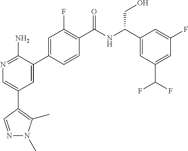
N1=C(N)C(C2=CC(F)=C(C(NC(C3=CC(C(F)F)=CC(F)=C3)CO)=O)C=C2)=CC(C2=C(C)N(C)N=C2)=C1
